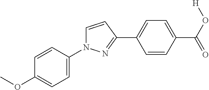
C1(N2C=CC(C3=CC=C(C(O[H])=O)C=C3)=N2)=CC=C(OC)C=C1
